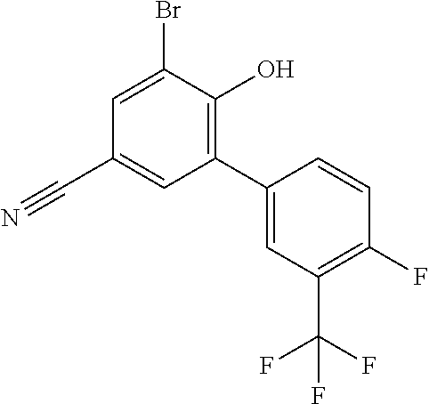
C1=C(Br)C(O)=C(C2=CC(C(F)(F)F)=C(F)C=C2)C=C1C#N
